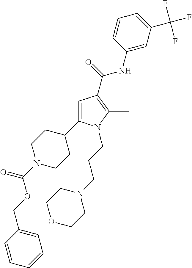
C1=C(C2CCN(C(=O)OCC3=CC=CC=C3)CC2)N(CCCN2CCOCC2)C(C)=C1C(=O)NC1=CC(C(F)(F)F)=CC=C1
